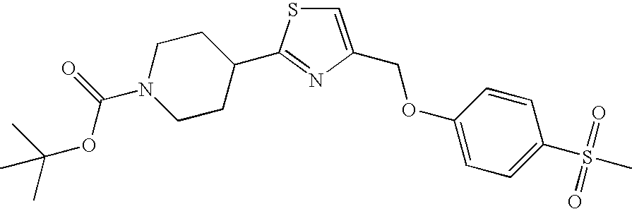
C1=C(COC2=CC=C(S(=O)(=O)C)C=C2)N=C(C2CCN(C(OC(C)(C)C)=O)CC2)S1
